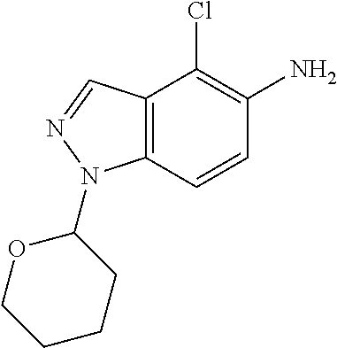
C12=C(C=CC(N)=C1Cl)N(C1OCCCC1)N=C2
